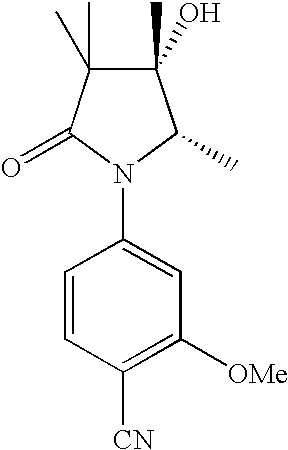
C1=CC([CN])=C([OMe])C=C1N1C(C)C(O)(C)C(C)(C)C1=O
